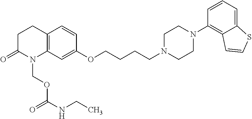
C12=C(C=C(OCCCCN3CCN(C4=C5C(=CC=C4)SC=C5)CC3)C=C1)N(COC(=O)NCC)C(=O)CC2
